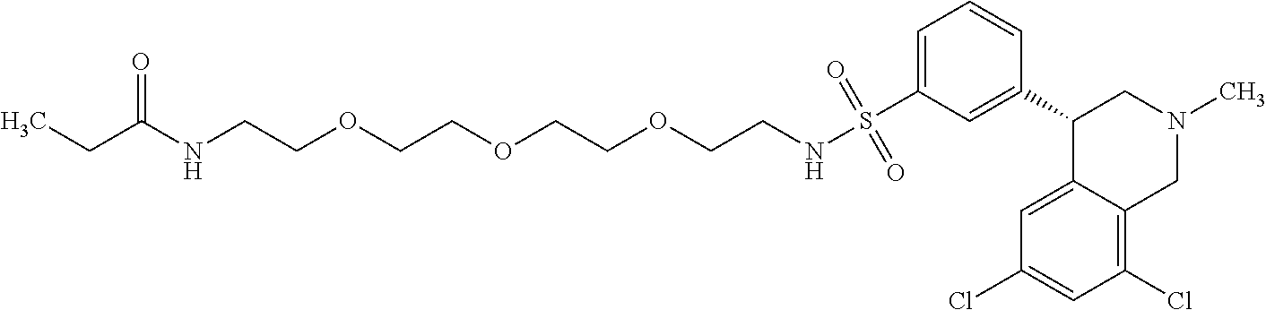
C(C(NCCOCCOCCOCCNS(C1=CC=CC(C2C3=CC(Cl)=CC(Cl)=C3CN(C)C2)=C1)(=O)=O)=O)C
